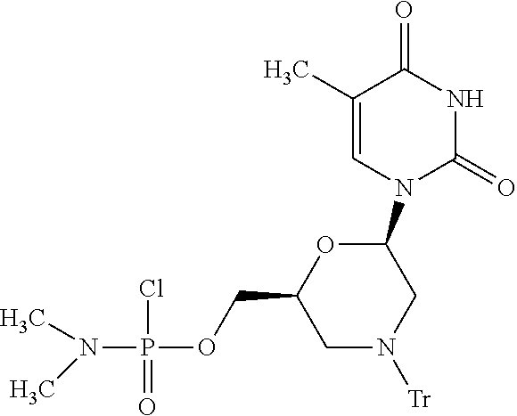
O=C1C(C)=CN(C2OC(COP(Cl)(=O)N(C)C)CN([Tr])C2)C(=O)N1
